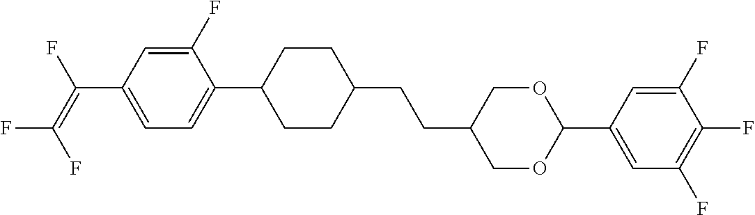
C(C1COC(C2=CC(F)=C(F)C(F)=C2)OC1)CC1CCC(C2=CC=C(C(=C(F)F)F)C=C2F)CC1
